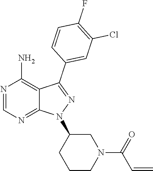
N1=CN=C2C(=C1N)C(C1=CC(Cl)=C(F)C=C1)=NN2C1CCCN(C(C=C)=O)C1
